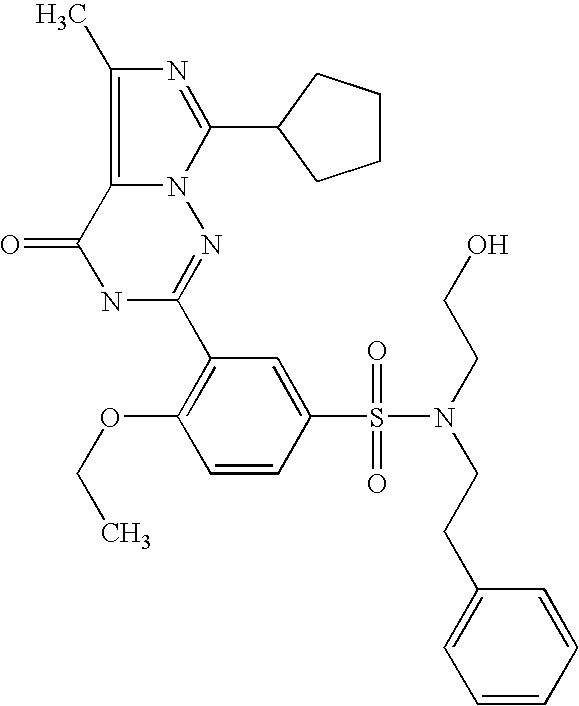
C12=C(C)N=C(C3CCCC3)N1N=C(C1=C(OCC)C=CC(S(=O)(=O)N(CCO)CCC3=CC=CC=C3)=C1)NC2=O
